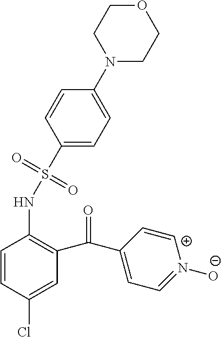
C1(S(NC2=C(C(C3=CC=N([O-])[C+]=C3)=O)C=C(Cl)C=C2)(=O)=O)=CC=C(N2CCOCC2)C=C1
